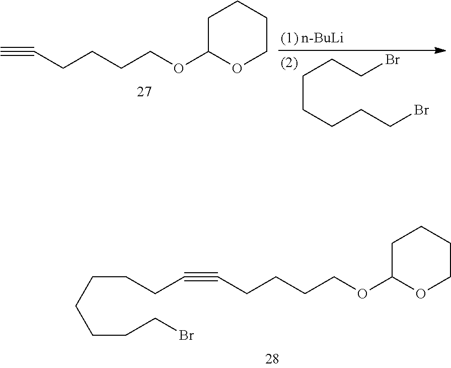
C#CCCCCOC1OCCCC1.C(CCCCBr)CCBr.C(CCCCCCBr)C#CCCCCOC1OCCCC1
